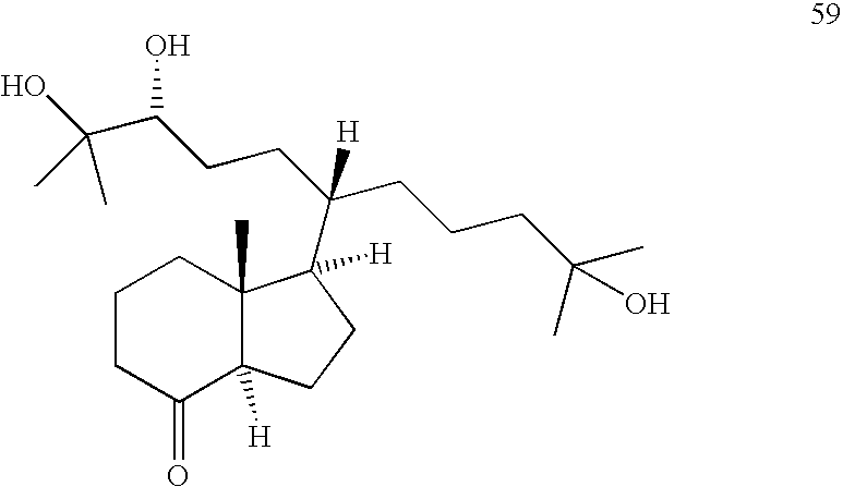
C1(=O)C2([H])C(C)(CCC1)C([H])(C(CCC(C(C)(C)O)O)(CCCC(C)(O)C)[H])CC2
